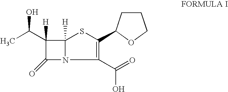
C1(C(=O)O)=C(C2CCCO2)SC2([H])N1C(=O)C2(C(C)O)[H]
